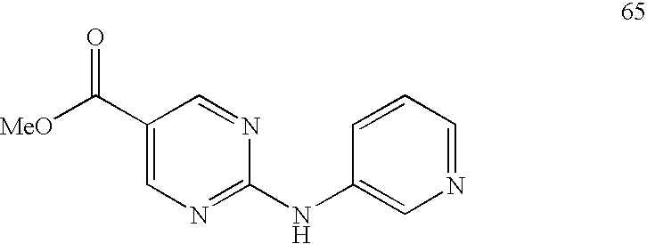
C1(C([MeO])=O)=CN=C(NC2=CN=CC=C2)N=C1
